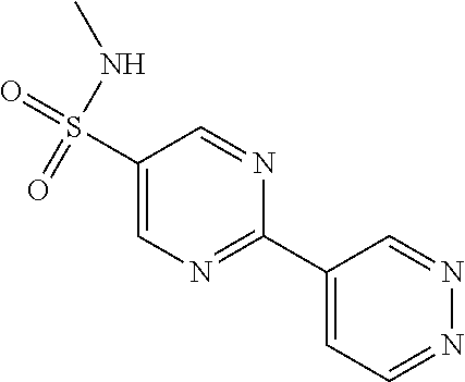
C1(C2=NC=C(S(=O)(=O)NC)C=N2)=CC=NN=C1
